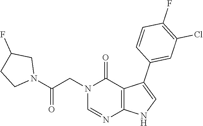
C1=NC2=C(C(=O)N1CC(N1CCC(F)C1)=O)C(C1=CC(Cl)=C(F)C=C1)=CN2
